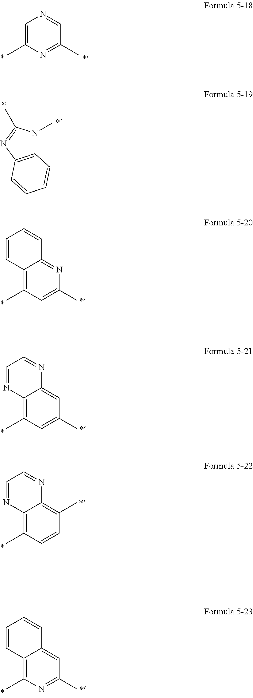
C1=C(C)N=C(C)C=N1.N1(C)C2=C(N=C1C)C=CC=C2.C12=C(C)C=C(C)N=C1C=CC=C2.C12=C(C)C=C(C)C=C1N=CC=N2.C12=C(C)C=CC(C)=C1N=CC=N2.C12=C(C)N=C(C)C=C1C=CC=C2
